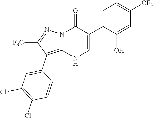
O=C1N2C(=C(C3=CC(Cl)=C(Cl)C=C3)C([F3C])=N2)NC=C1C1=CC=C([CF3])C=C1O
